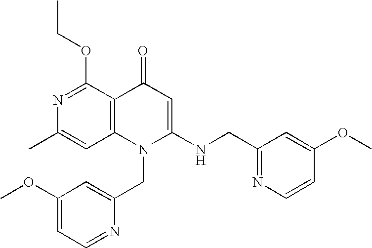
CC1=CC2=C(C(OCC)=N1)C(=O)C=C(NCC1=NC=CC(OC)=C1)N2CC1=CC(OC)=CC=N1
